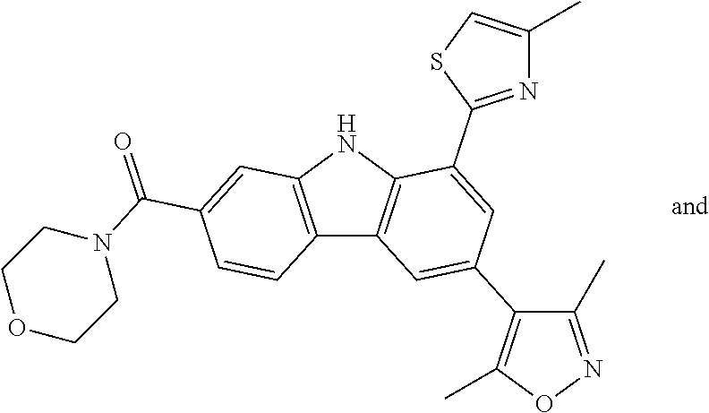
C12=C(NC3=C1C=C(C1=C(C)ON=C1C)C=C3C1=NC(C)=CS1)C=C(C(N1CCOCC1)=O)C=C2
